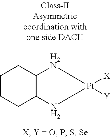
C1CCC2C(C1)[H2N][Pt]([X])([Y])N2
